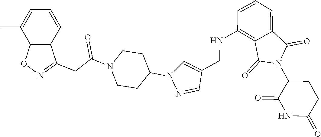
C1(NCC2=CN(C3CCN(C(CC4=NOC5=C4C=CC=C5C)=O)CC3)N=C2)=C2C(=CC=C1)C(=O)N(C1C(=O)NC(=O)CC1)C2=O
